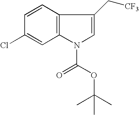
C1=CC2=C(C=C1Cl)N(C(=O)OC(C)(C)C)C=C2C[CF3]
